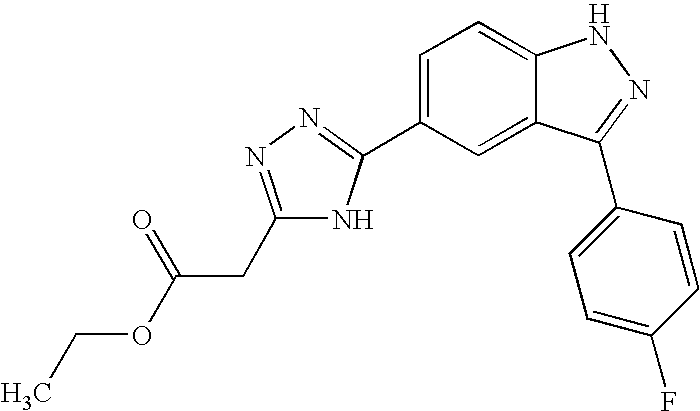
C(C(OCC)=O)C1=NN=C(C2=CC=C3C(=C2)C(C2=CC=C(F)C=C2)=NN3)N1
